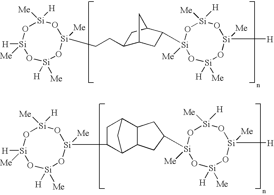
[Si]1([Me])([H])O[Si]([H])([Me])O[Si]([H])([Me])O[Si]([Me])(CCC2C3CC([Si]4([Me])O[Si]([Me])([H])O[Si]([Me])([H])O[Si]([H])([Me])O4)C(C2)C3)O1.[Si]1([Me])([H])O[Si]([H])([Me])O[Si]([H])([Me])O[Si]([Me])(C2CC3C4C(C2C3)CC([Si]2([Me])O[Si]([Me])([H])O[Si]([Me])([H])O[Si]([H])([Me])O2)C4)O1
